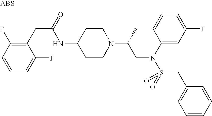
C1(NC(CC2=C(F)C=CC=C2F)=O)CCN(C(CN(S(CC2=CC=CC=C2)(=O)=O)C2=CC(F)=CC=C2)C)CC1
